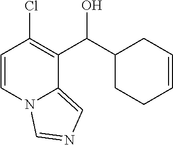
ClC1=C(C(C2CCC=CC2)O)C2=CN=CN2C=C1
